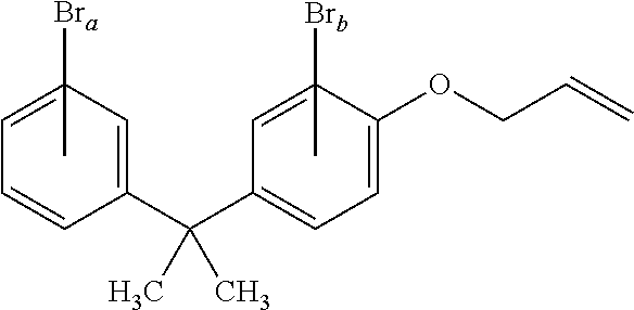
C1(C)([Bra])=CC=CC(C(C2=CC=C(OCC=C)C(C)([Brb])=C2)(C)C)=C1
